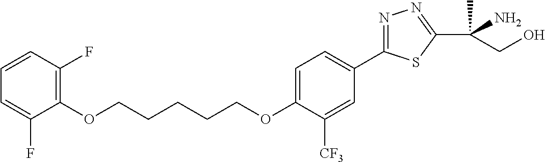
O(CCCCCOC1=CC=C(C2=NN=C(C(N)(C)CO)S2)C=C1[CF3])C1=C(F)C=CC=C1F
